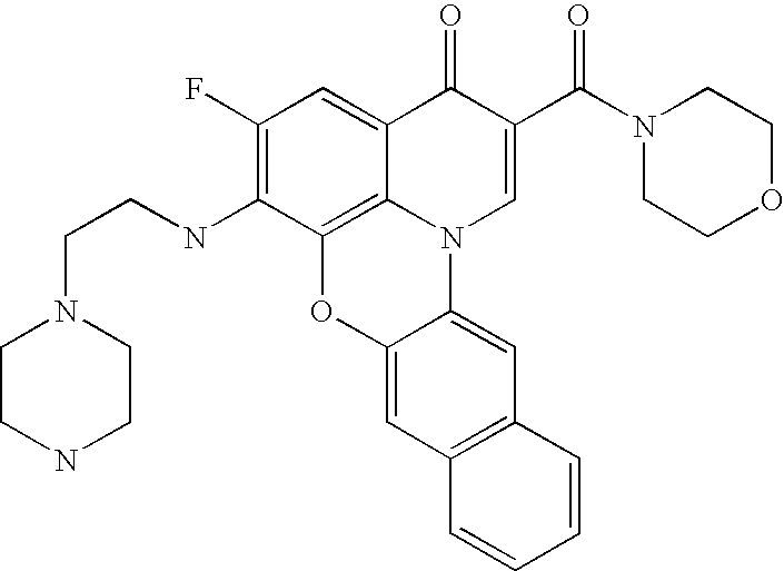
C1(F)=C(NCCN2CCNCC2)C2=C3C(=C1)C(=O)C(C(N1CCOCC1)=O)=CN3C1=CC3=C(C=C1O2)C=CC=C3
